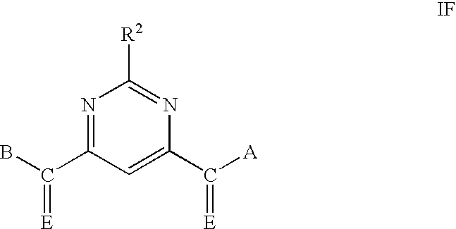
N1=C(C(B)=[E])C=C(C([A])=[E])N=C1[R2]
